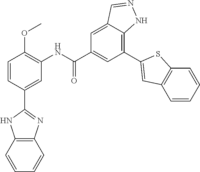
C1=CC2=C(C=C1)N=C(C1=CC(NC(=O)C3=CC(C4=CC5=C(C=CC=C5)S4)=C4C(=C3)C=NN4)=C(OC)C=C1)N2
